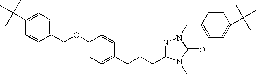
C1(OCC2=CC=C(C(C)(C)C)C=C2)=CC=C(CCCC2=NN(CC3=CC=C(C(C)(C)C)C=C3)C(=O)N2C)C=C1
